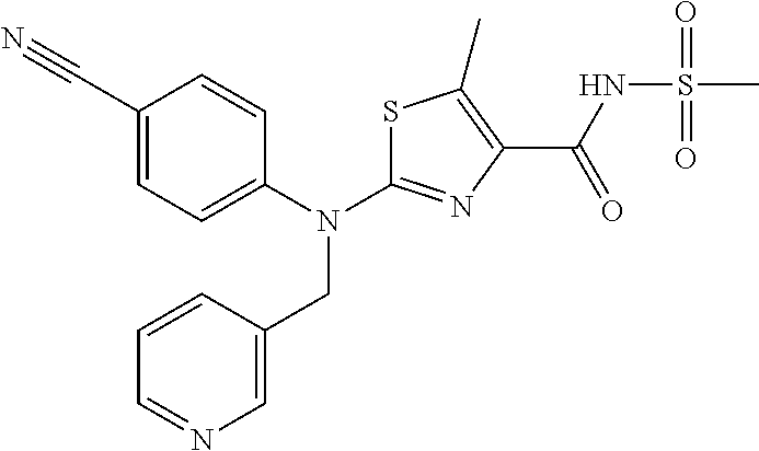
C1(C#N)=CC=C(N(CC2=CN=CC=C2)C2=NC(C(=O)NS(C)(=O)=O)=C(C)S2)C=C1
